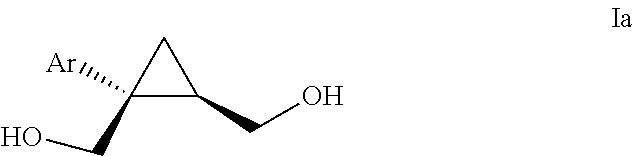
C1(CO)([Ar])CC1CO
